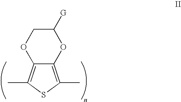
C12=C(C)SC(C)=C1OCC([G])O2
